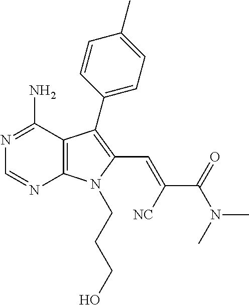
N1=C(N)C2=C(N=C1)N(CCCO)C(C=C([NC])C(=O)N(C)C)=C2C1=CC=C(C)C=C1
